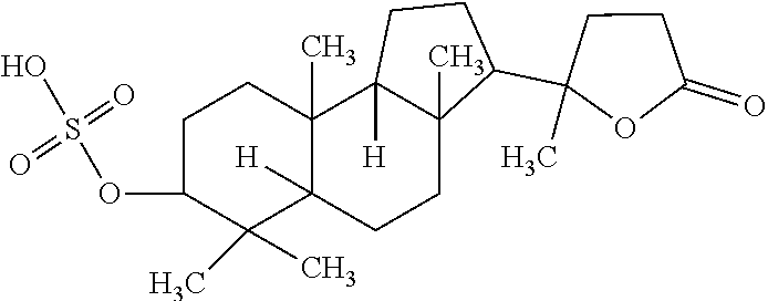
C1C(OS(=O)(=O)O)C(C)(C)C2([H])C(C)(C1)C1([H])C(C)(CC2)C(C2(C)OC(=O)CC2)CC1
